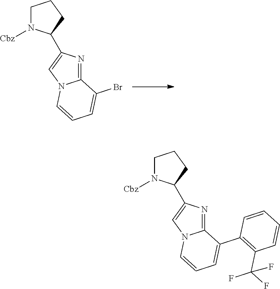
C1N([Cbz])C(C2=CN3C(=N2)C(Br)=CC=C3)CC1.C1N([Cbz])C(C2=CN3C(=N2)C(C2=C(C(F)(F)F)C=CC=C2)=CC=C3)CC1
